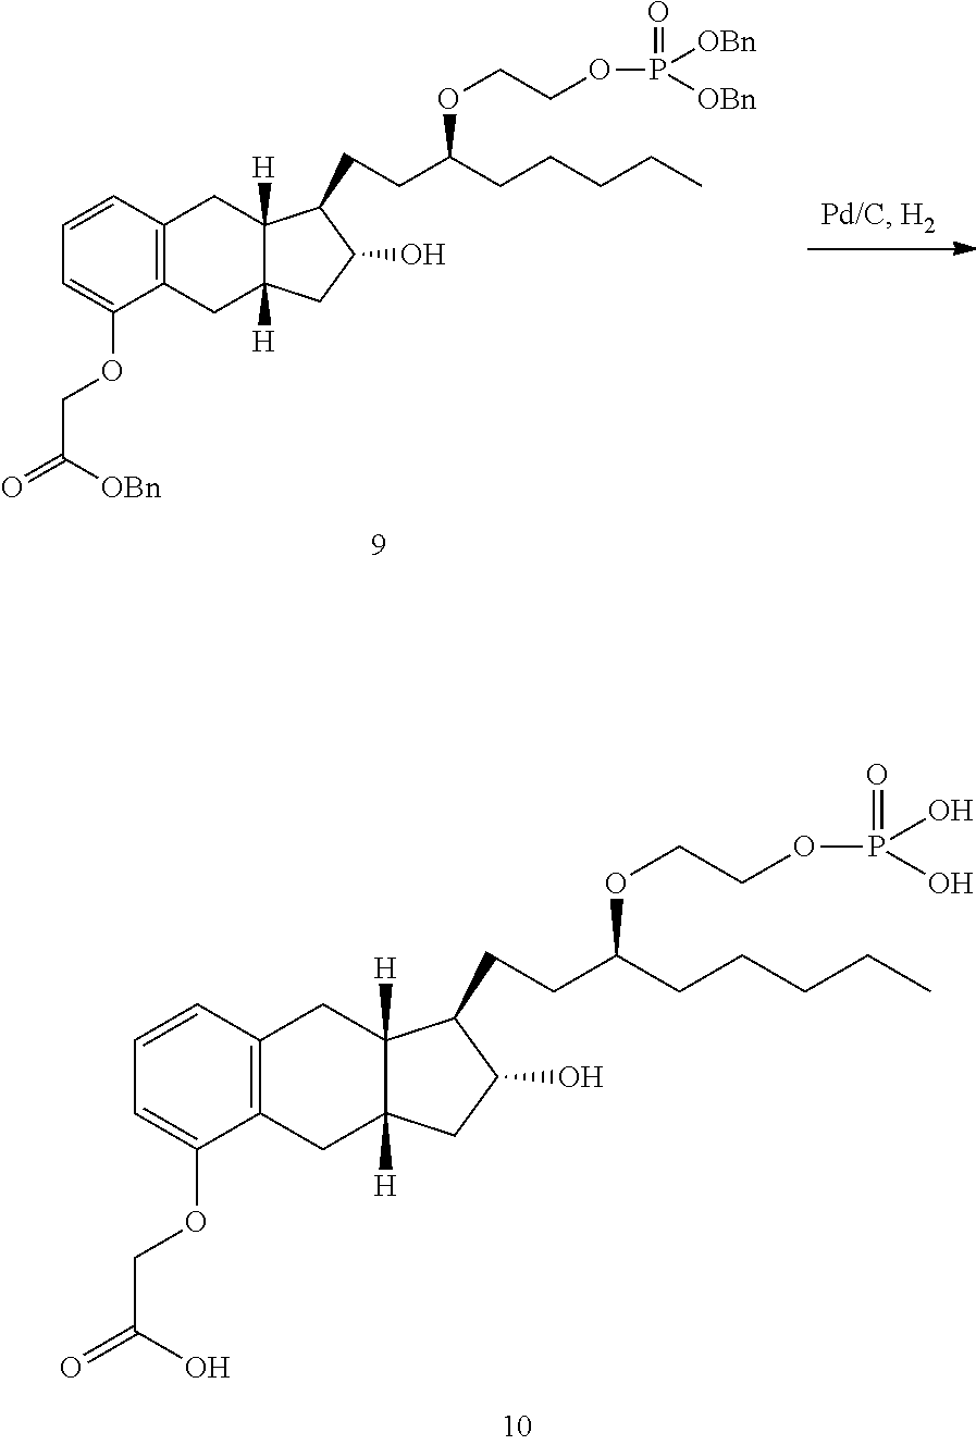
C1=C(OCC(=O)[OBn])C2=C(C=C1)CC1([H])C([H])(C2)CC(O)C1CCC(OCCOP([OBn])([OBn])=O)CCCCC.C1=C(OCC(=O)O)C2=C(C=C1)CC1([H])C([H])(C2)CC(O)C1CCC(OCCOP(O)(O)=O)CCCCC
